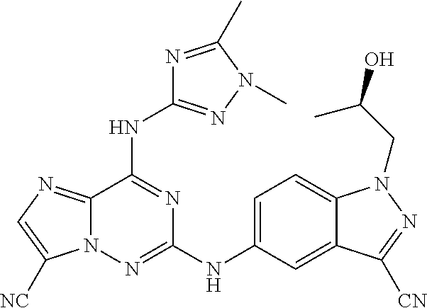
C12=NC=C([NC])N1N=C(NC1=CC=C3C(=C1)C([CN])=NN3CC(O)C)N=C2NC1=NN(C)C(C)=N1
